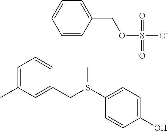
C1=C(C)C=C(C[S+](C2=CC=C(O)C=C2)C)C=C1.C1=CC(COS([O-])(=O)=O)=CC=C1
